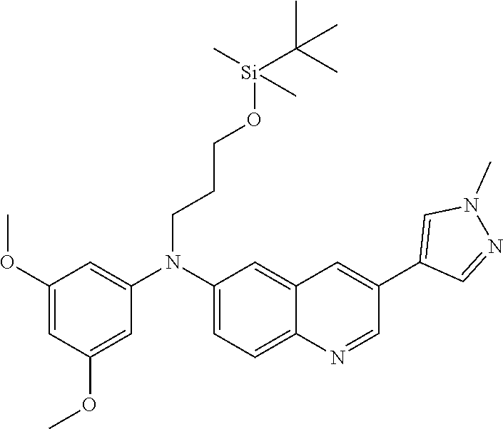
C1(OC)=CC(OC)=CC(N(C2=CC=C3C(=C2)C=C(C2=CN(C)N=C2)C=N3)CCCO[Si](C)(C)C(C)(C)C)=C1
